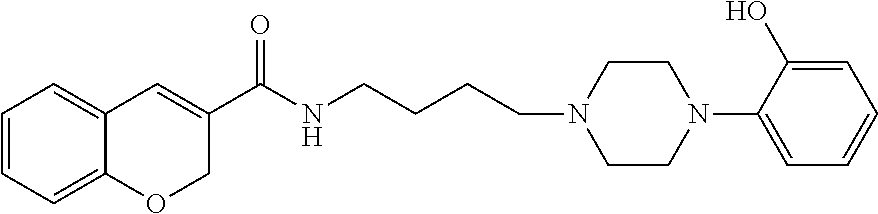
C1=CC=C2C(=C1)C=C(C(NCCCCN1CCN(C3=CC=CC=C3O)CC1)=O)CO2
